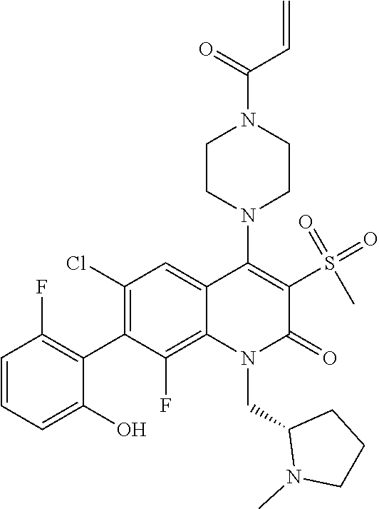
N1(CC2N(C)CCC2)C(=O)C(S(=O)(=O)C)=C(N2CCN(C(=O)C=C)CC2)C2=CC(Cl)=C(C3=C(F)C=CC=C3O)C(F)=C12
